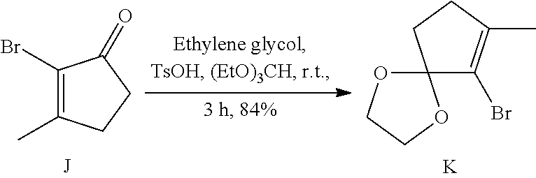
C1(Br)=C(C)CCC1=O.C12(OCCO1)C(Br)=C(C)CC2.[K]
